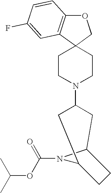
O1C2=C(C3(C1)CCN(C1CC4N(C(OC(C)C)=O)C(C1)CC4)CC3)C=C(F)C=C2
